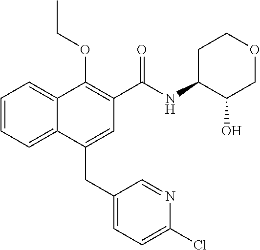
C1=CC=C2C(=C1)C(OCC)=C(C(NC1C(O)COCC1)=O)C=C2CC1=CC=C(Cl)N=C1
